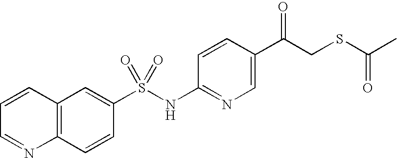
C12=C(C=CC(S(NC3=NC=C(C(CSC(C)=O)=O)C=C3)(=O)=O)=C1)N=CC=C2
